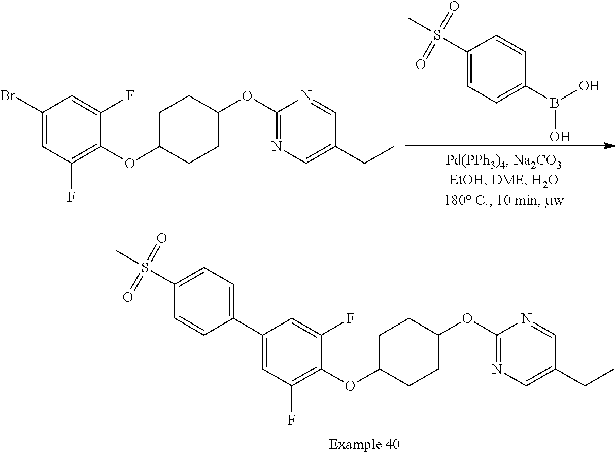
C1(S(C)(=O)=O)=CC=C(B(O)O)C=C1.C1(Br)=CC(F)=C(OC2CCC(OC3=NC=C(CC)C=N3)CC2)C(F)=C1.C1(C2=CC=C(S(C)(=O)=O)C=C2)=CC(F)=C(OC2CCC(OC3=NC=C(CC)C=N3)CC2)C(F)=C1
